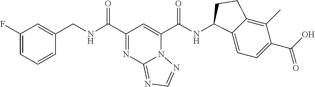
C(NC(C1=NC2=NC=NN2C(C(NC2C3=CC=C(C(O)=O)C(C)=C3CC2)=O)=C1)=O)C1=CC(F)=CC=C1
